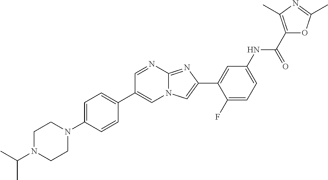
C1=NC2=NC(C3=CC(NC(C4=C(C)N=C(C)O4)=O)=CC=C3F)=CN2C=C1C1=CC=C(N2CCN(C(C)C)CC2)C=C1
